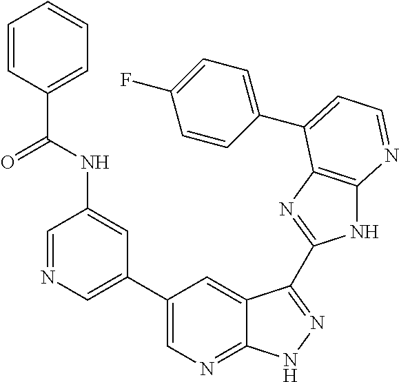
C1=NC=C(C2=CN=C3C(=C2)C(C2=NC4=C(N2)N=CC=C4C2=CC=C(F)C=C2)=NN3)C=C1NC(=O)C1=CC=CC=C1
